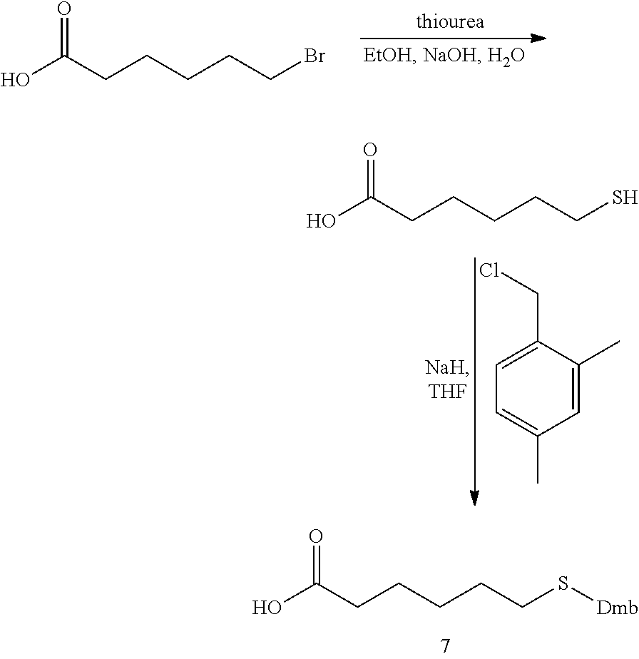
OC(CCCCCBr)=O.C1=C(C)C(CCl)=CC=C1C.OC(CCCCCS)=O.OC(CCCCCS[Dmb])=O
